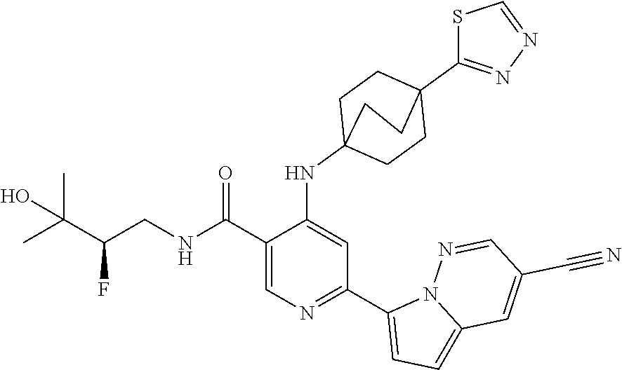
C1(C(NCC(C(C)(C)O)F)=O)=CN=C(C2=CC=C3N2N=CC(C#N)=C3)C=C1NC12CCC(C3=NN=CS3)(CC1)CC2
